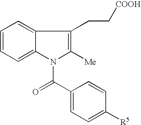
C1=CC=C2C(=C1)C(CC[COOH])=C([Me])N2C(C1=CC=C([R5])C=C1)=O
